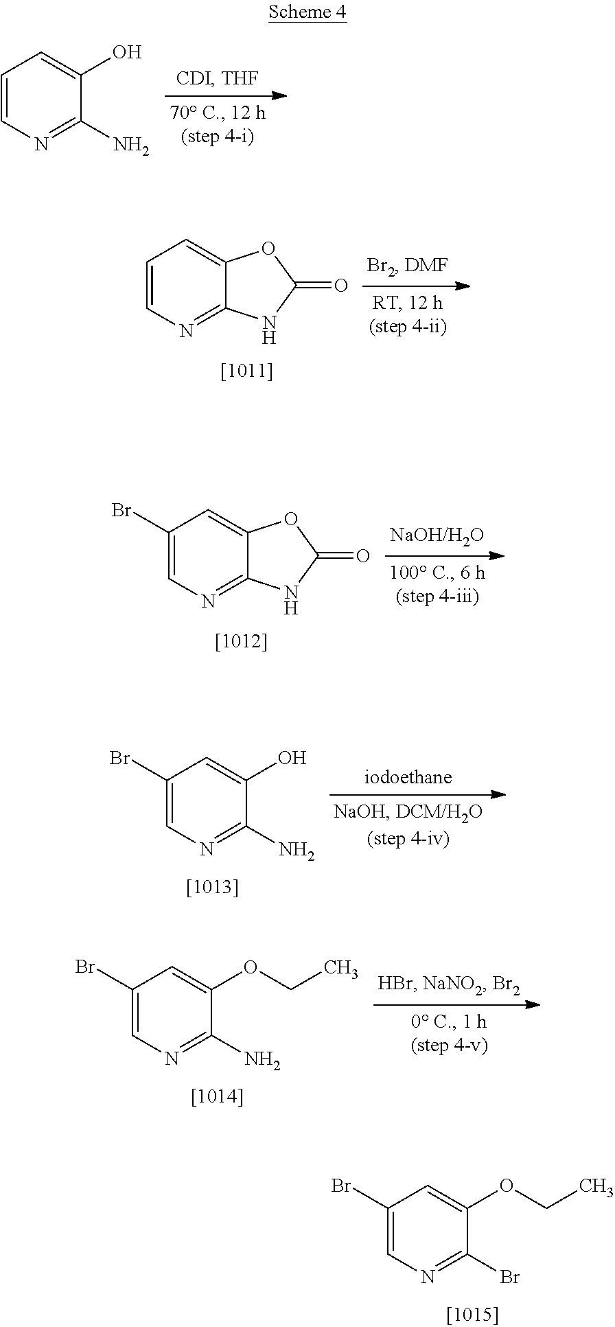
C1(Br)=CN=C(Br)C(OCC)=C1.C1=CN=C(N)C(O)=C1.C1=CN=C2C(=C1)OC(=O)N2.C1(Br)=CN=C2C(=C1)OC(=O)N2.C1(Br)=CN=C(N)C(O)=C1.C1(Br)=CN=C(N)C(OCC)=C1
